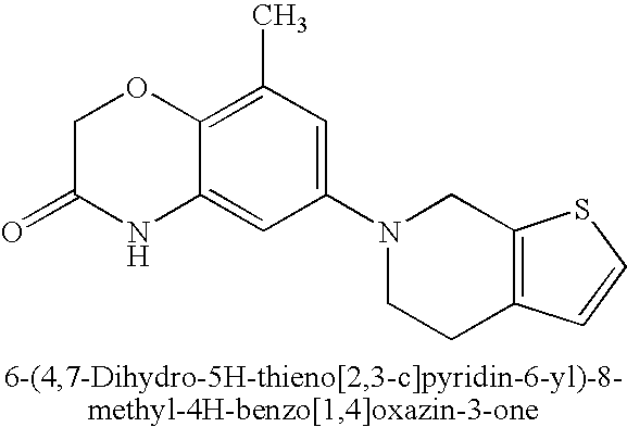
C1C(=O)NC2=CC(N3CC4=C(CC3)C=CS4)=CC(C)=C2O1
